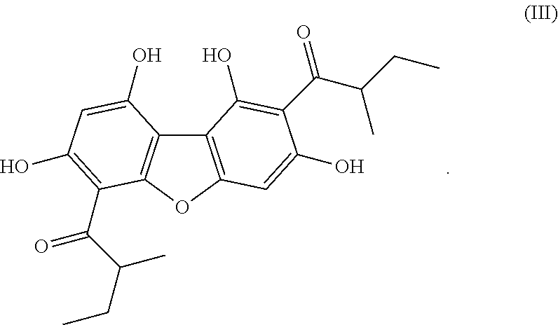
C12=C(OC3=C1C(O)=CC(O)=C3C(=O)C(CC)C)C=C(O)C(C(=O)C(CC)C)=C2O
